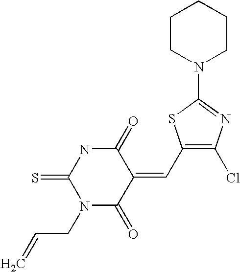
C1CN(C2=NC(Cl)=C(C=C3C(=O)NC(=S)N(CC=C)C3=O)S2)CCC1
